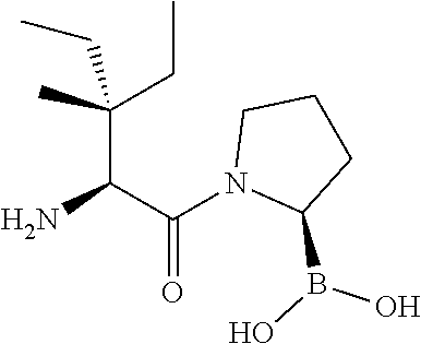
NC(C(N1C(B(O)O)CCC1)=O)C(C)(CC)CC
